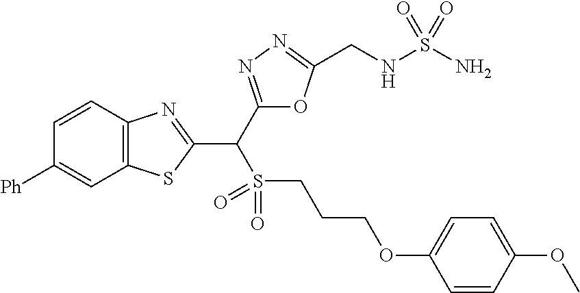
C12=C(C=CC([Ph])=C1)N=C(C(C1=NN=C(CNS(N)(=O)=O)O1)S(CCCOC1=CC=C(OC)C=C1)(=O)=O)S2
